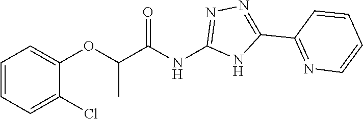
C1=CC=C(Cl)C(OC(C(NC2=NN=C(C3=NC=CC=C3)N2)=O)C)=C1
